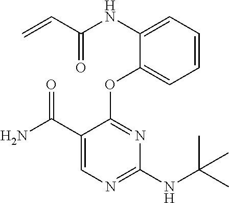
N(C1=CC=CC=C1OC1=NC(NC(C)(C)C)=NC=C1C(N)=O)C(C=C)=O
